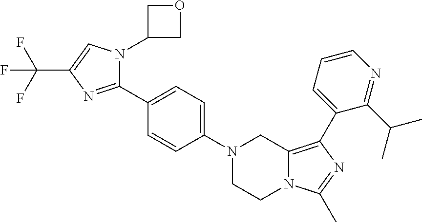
N1(C2=CC=C(C3=NC(C(F)(F)F)=CN3C3COC3)C=C2)CCN2C(=C(C3=CC=CN=C3C(C)C)N=C2C)C1
